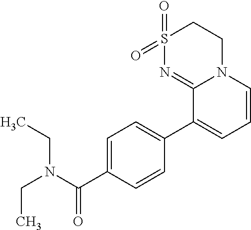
C1S(=O)(=O)N=C2N(C1)C=CC=C2C1=CC=C(C(N(CC)CC)=O)C=C1
